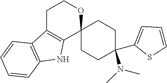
C1C2=C(C3(OC1)CCC(C1=CC=CS1)(N(C)C)CC3)NC1=C2C=CC=C1
